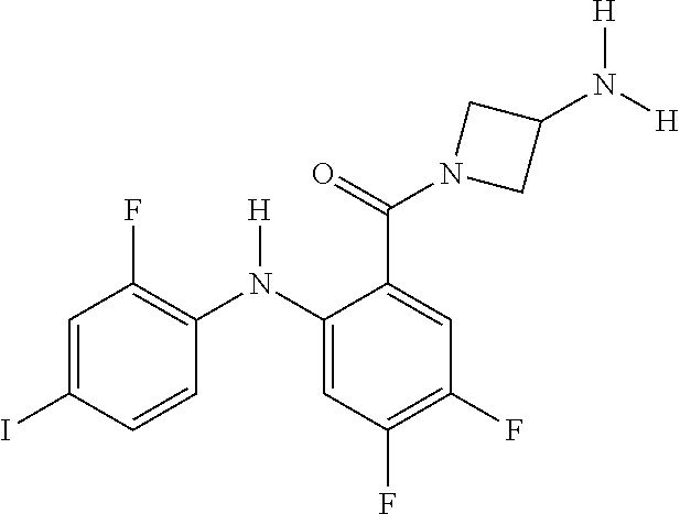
C1=C(C(N2CC(N([H])[H])C2)=O)C(N(C2=C(F)C=C(I)C=C2)[H])=CC(F)=C1F
